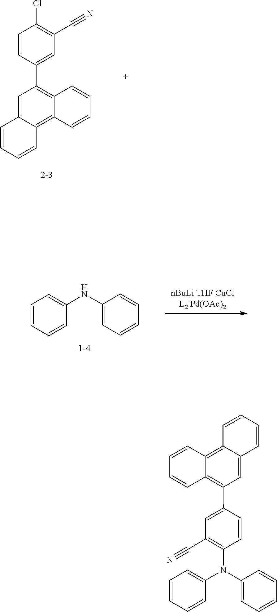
C1=CC=CC2=C3C=CC=CC3=CC(C3=CC(C#N)=C(Cl)C=C3)=C12.C1=CC=CC=C1NC1=CC=CC=C1.C1(C#N)=C(N(C2=CC=CC=C2)C2=CC=CC=C2)C=CC(C2=C3C(=C4C(=C2)C=CC=C4)C=CC=C3)=C1
